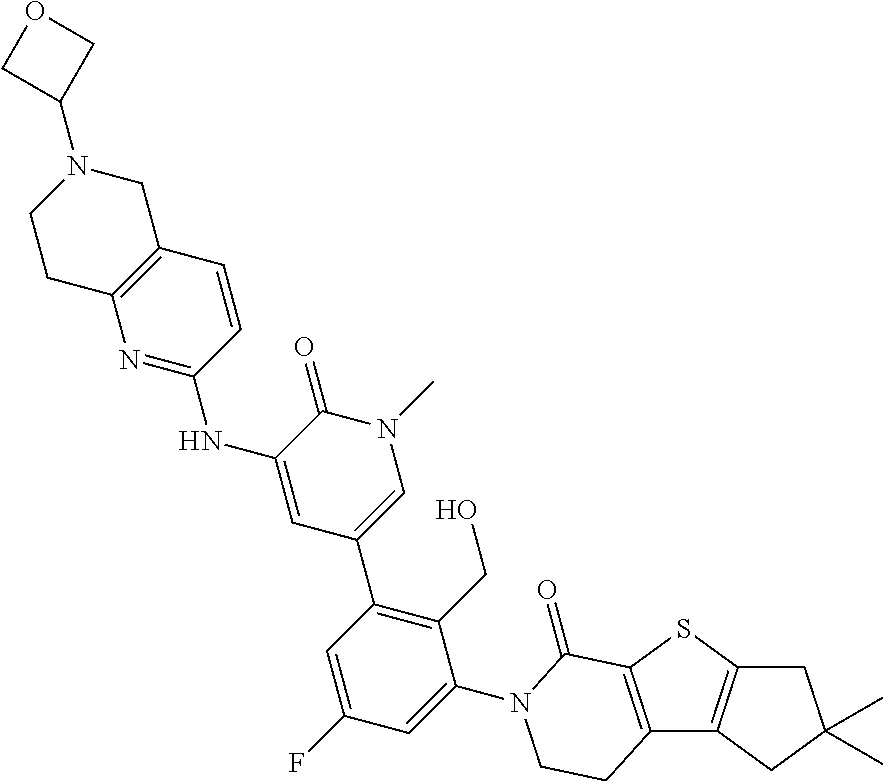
C12=C(SC3=C1CC(C)(C)C3)C(=O)N(C1=CC(F)=CC(C3=CN(C)C(=O)C(NC4=NC5=C(C=C4)CN(C4COC4)CC5)=C3)=C1CO)CC2
